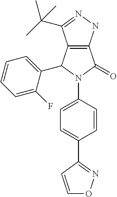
C12=C(C(C3=CC=CC=C3F)N(C3=CC=C(C4=NOC=C4)C=C3)C1=O)C(C(C)(C)C)=NN2
